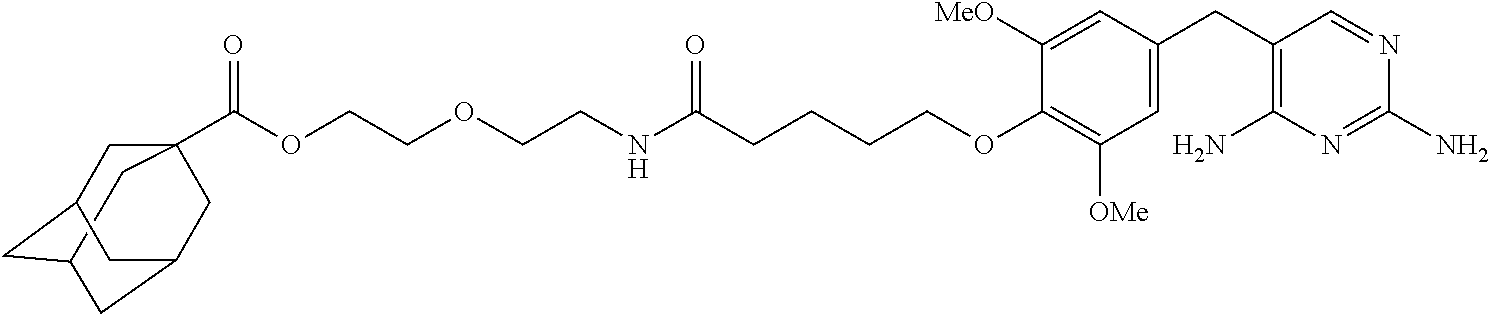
C12CC3(C(OCCOCCNC(CCCCOC4=C([OMe])C=C(CC5=C(N)N=C(N)N=C5)C=C4[MeO])=O)=O)CC(C1)CC(C3)C2
